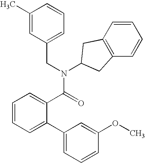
C1(CN(C(C2=CC=CC=C2C2=CC=CC(OC)=C2)=O)C2CC3=C(C=CC=C3)C2)=CC=CC(C)=C1
